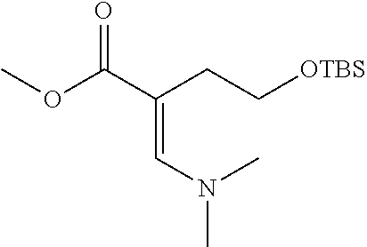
O(C(C(CC[OTBS])=CN(C)C)=O)C
